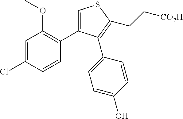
C1=C(C2=C(OC)C=C(Cl)C=C2)C(C2=CC=C(O)C=C2)=C(CC[CO2H])S1
